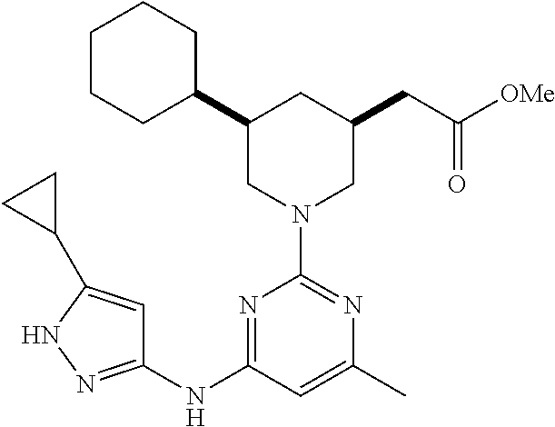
C1CCC(C2CN(C3=NC(C)=CC(NC4=NNC(C5CC5)=C4)=N3)CC(CC([OMe])=O)C2)CC1
